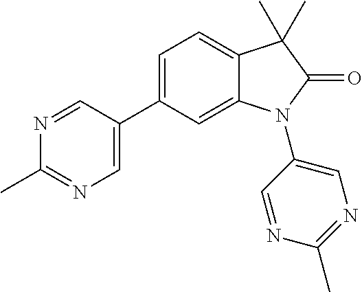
C1=C(C2=CN=C(C)N=C2)C=C2C(=C1)C(C)(C)C(=O)N2C1=CN=C(C)N=C1
